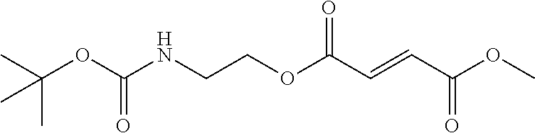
O=C(OC(C)(C)C)NCCOC(C=CC(OC)=O)=O
